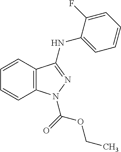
C1=CC2=C(C=C1)N(C(OCC)=O)N=C2NC1=CC=CC=C1F
